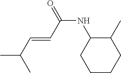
C1(NC(=O)C=CC(C)C)CCCCC1C
